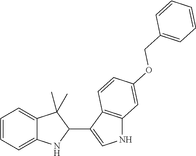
C1=CC=C2C(=C1)C(C)(C)C(C1=CNC3=C1C=CC(OCC1=CC=CC=C1)=C3)N2
